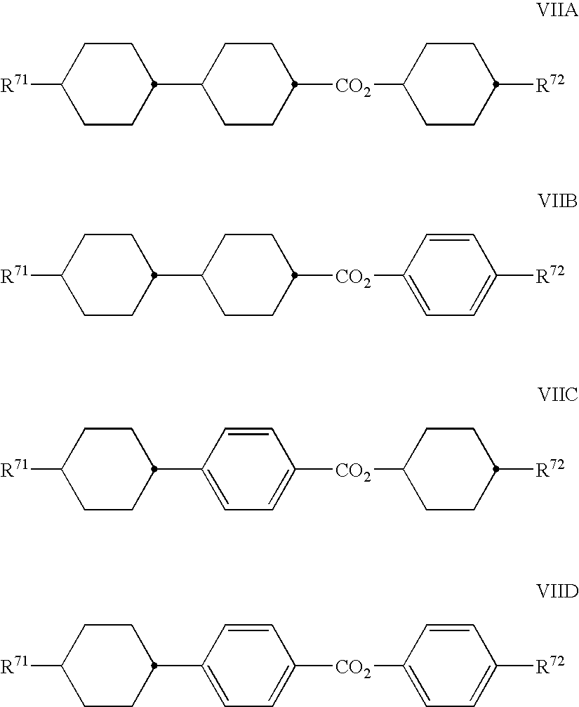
[R71]C1CCC(C2CCC([CO2]C3CCC([R72])CC3)CC2)CC1.[R71]C1CCC(C2CCC([CO2]C3=CC=C([R72])C=C3)CC2)CC1.[R71]C1CCC(C2=CC=C([CO2]C3CCC([R72])CC3)C=C2)CC1.[R71]C1CCC(C2=CC=C([CO2]C3=CC=C([R72])C=C3)C=C2)CC1
